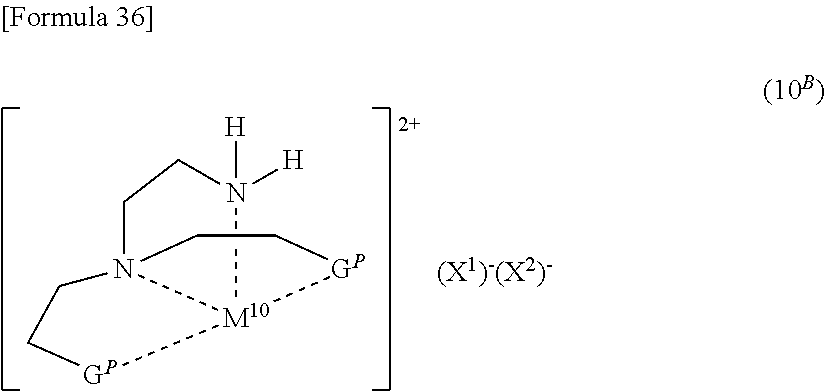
N123CC[GP][M10]1([GP]CC2)N([H])([H])CC3
